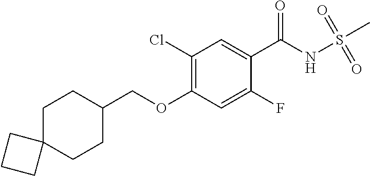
C1(Cl)=C(OCC2CCC3(CC2)CCC3)C=C(F)C(C(NS(C)(=O)=O)=O)=C1
